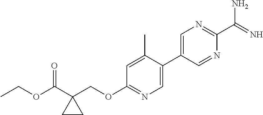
C1=C(C2=CN=C(C(=N)N)N=C2)C(C)=CC(OCC2(C(OCC)=O)CC2)=N1
